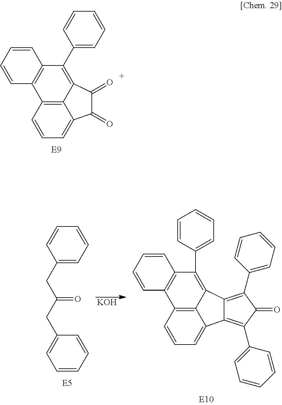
C12=C3C=CC=C1C(=O)C(=O)C2=C(C1=CC=CC=C1)C1=C3C=CC=C1.[KOH].C12=C3C=CC=C1C1=C(C4=CC=CC=C4)C(=O)C(C4=CC=CC=C4)=C1C2=C(C1=CC=CC=C1)C1=C3C=CC=C1.C1=CC=CC(CC(CC2=CC=CC=C2)=O)=C1
